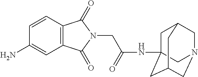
C12=C(C=CC(N)=C1)C(=O)N(CC(=O)NC13CC4CN(CC(C1)C4)C3)C2=O
